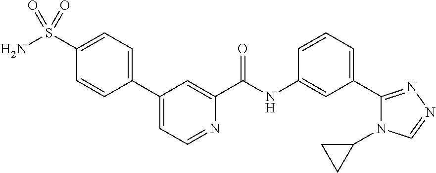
C1=C(S(N)(=O)=O)C=CC(C2=CC=NC(C(NC3=CC(C4=NN=CN4C4CC4)=CC=C3)=O)=C2)=C1
